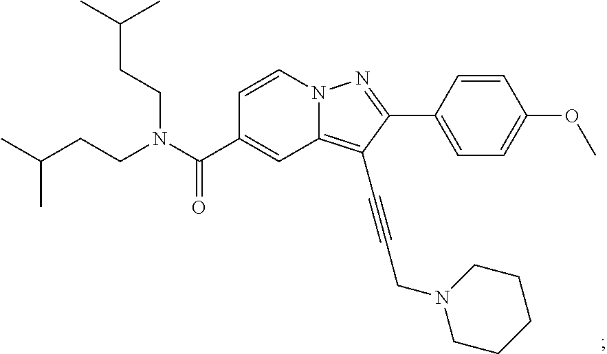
N12C(=C(C#CCN3CCCCC3)C(C3=CC=C(OC)C=C3)=N1)C=C(C(N(CCC(C)C)CCC(C)C)=O)C=C2
